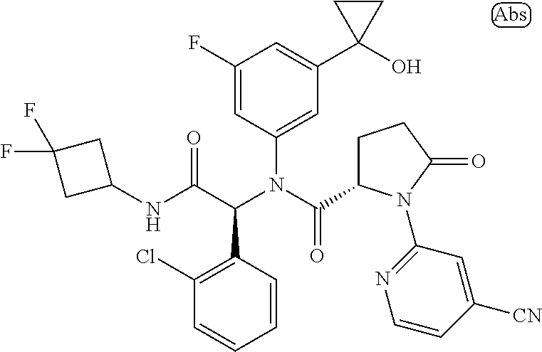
C1(F)=CC(N(C(C2CCC(=O)N2C2=NC=CC([CN])=C2)=O)C(C(NC2CC(F)(F)C2)=O)C2=C(Cl)C=CC=C2)=CC(C2(O)CC2)=C1
